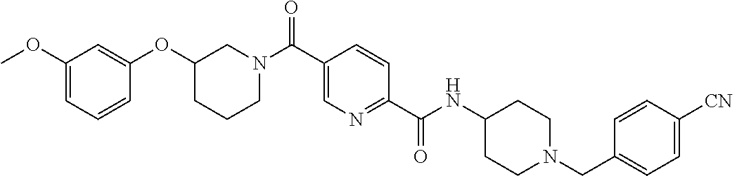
C1(OC2=CC(OC)=CC=C2)CN(C(C2=CN=C(C(=O)NC3CCN(CC4=CC=C([CN])C=C4)CC3)C=C2)=O)CCC1
